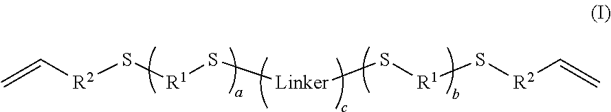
S([Linker]S[R1]S[R2]C=C)[R1]S[R2]C=C
